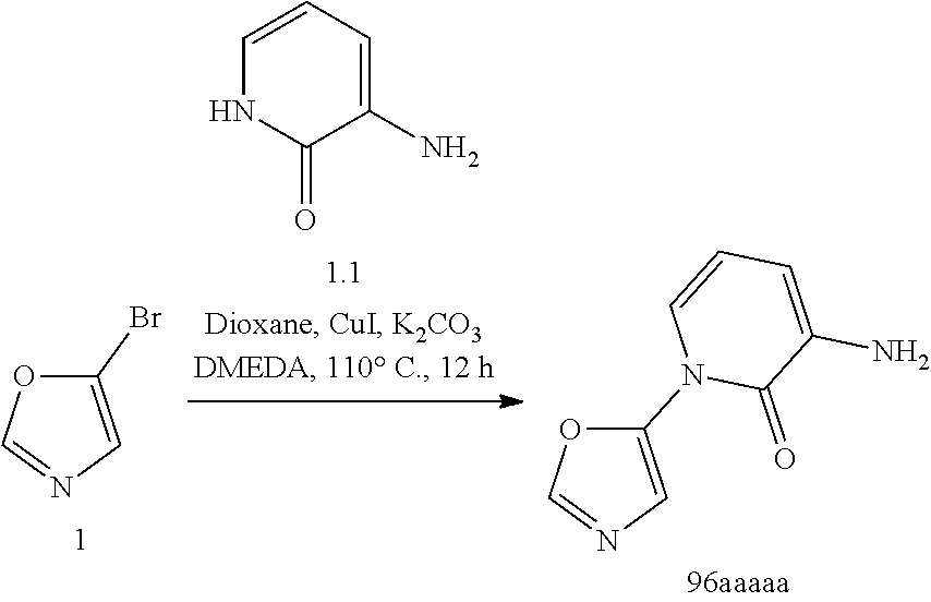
C1(Br)=CN=CO1.C1=CC=C(N)C(=O)N1.C1(N2C(=O)C(N)=CC=C2)=CN=CO1
